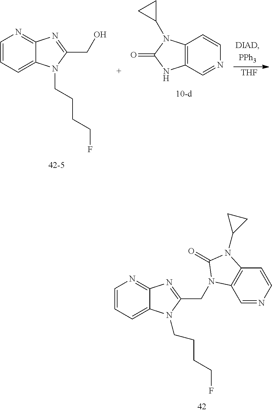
C1=CC=C2C(=N1)N=C(CO)N2CCCCF.C12=C(C=NC=C1)NC(=O)N2C1CC1.[THF].C1=CC=C2C(=N1)N=C(CN1C3=C(C=CN=C3)N(C3CC3)C1=O)N2CCCCF
